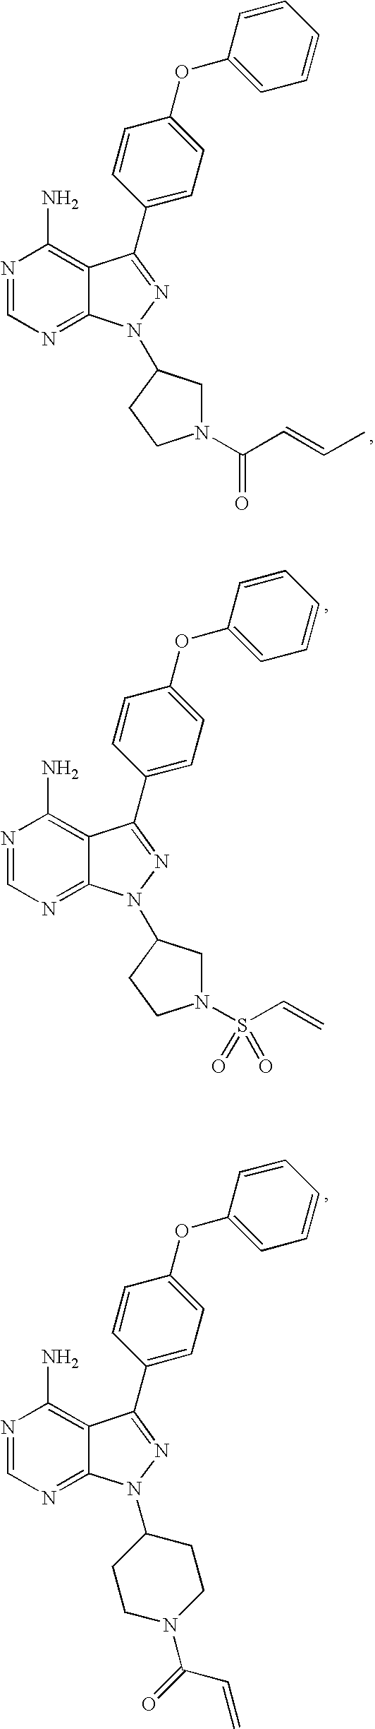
N1=CN=C2C(=C1N)C(C1=CC=C(OC3=CC=CC=C3)C=C1)=NN2C1CN(C(C=CC)=O)CC1.N1=CN=C2C(=C1N)C(C1=CC=C(OC3=CC=CC=C3)C=C1)=NN2C1CN(S(C=C)(=O)=O)CC1.N1=CN=C2C(=C1N)C(C1=CC=C(OC3=CC=CC=C3)C=C1)=NN2C1CCN(C(=O)C=C)CC1
